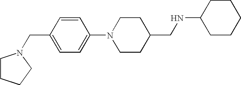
C1=C(CN2CCCC2)C=CC(N2CCC(CNC3CCCCC3)CC2)=C1
